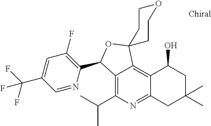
C12=C(C(C)C)N=C3C(=C1C1(OC2C2=C(F)C=C(C(F)(F)F)C=N2)CCOCC1)C(O)CC(C)(C)C3
